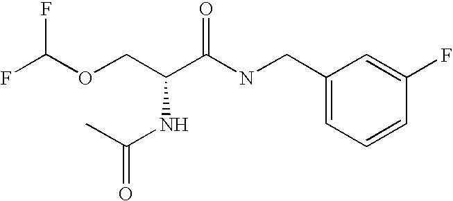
C1(CNC(C(COC(F)F)NC(=O)C)=O)=CC=CC(F)=C1
